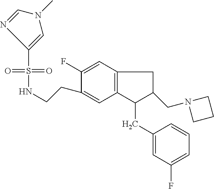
S(=O)(=O)(C1=CN(C)C=N1)NCCC1=CC2=C(C=C1F)CC(CN1CCC1)C2CC1=CC(F)=CC=C1
